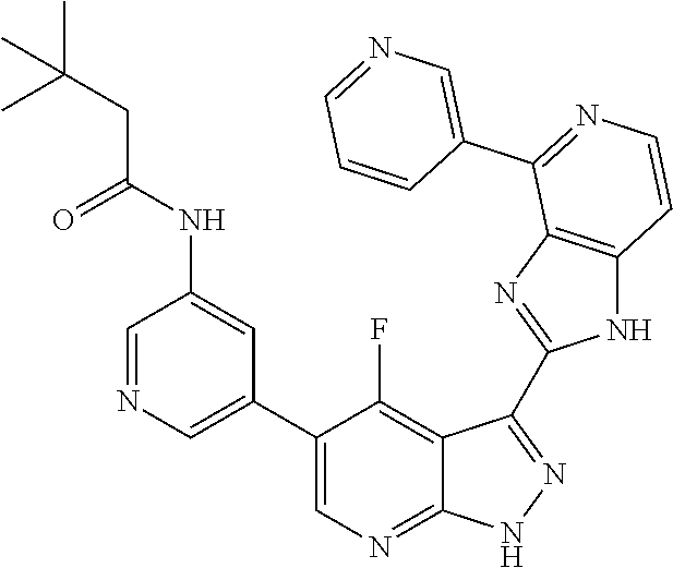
C1=NC=C(C2=CN=C3C(=C2F)C(C2=NC4=C(N2)C=CN=C4C2=CN=CC=C2)=N[N H]3)C=C1NC(CC(C)(C)C)=O
